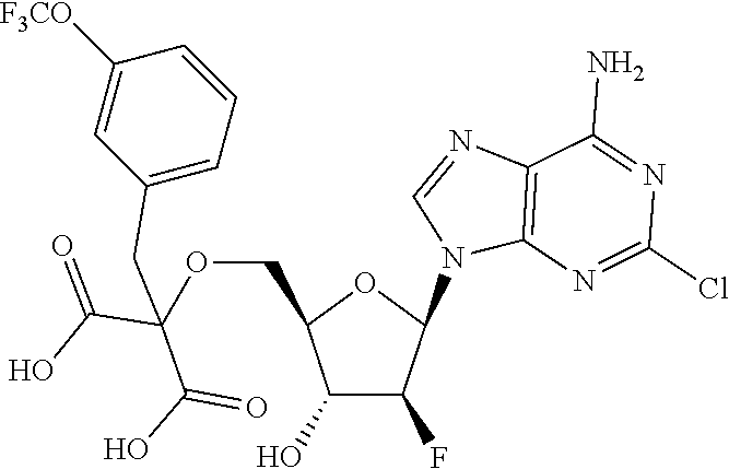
C12=C(N=C(Cl)N=C1N)N(C1OC(COC(C(=O)O)(C(O)=O)CC3=CC=CC([F3CO])=C3)C(O)C1F)C=N2
